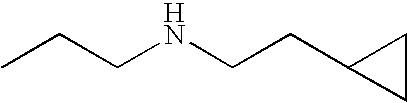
CCCNCCC1CC1
